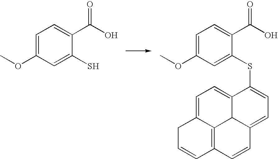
C1=C(OC)C=C(S)C(C(O)=O)=C1.C1=C(OC)C=C(SC2=CC=C3C4C2=CC=C2C4=C(C=CC2)C=C3)C(C(O)=O)=C1
